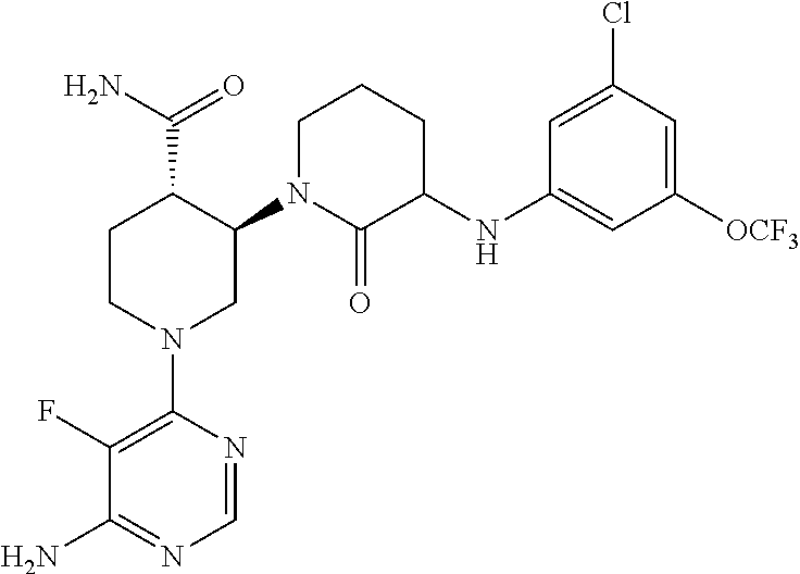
C1CN(C2=C(F)C(N)=NC=N2)CC(N2CCCC(NC3=CC([OCF3])=CC(Cl)=C3)C2=O)C1C(N)=O
